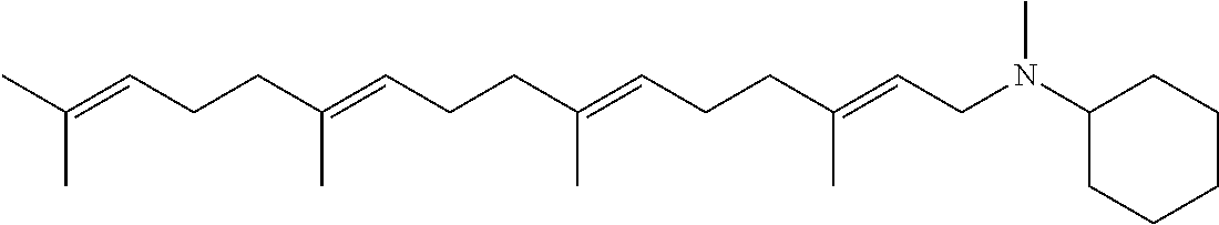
C(C(=CCCC(=CCCC(=CCN(C1CCCCC1)C)C)C)C)CC=C(C)C
